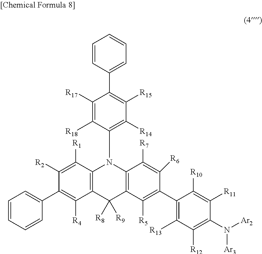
C12=C(C([R1])=C([R2])C(C3=CC=CC=C3)=C1[R4])N(C1=C([R14])C([R15])=C(C3=CC=CC=C3)C([R17])=C1[R18])C1=C(C2([R8])[R9])C([R5])=C(C2=C([R13])C([R12])=C(N([Ar2])[Ar3])C([R11])=C2[R10])C([R6])=C1[R7]
